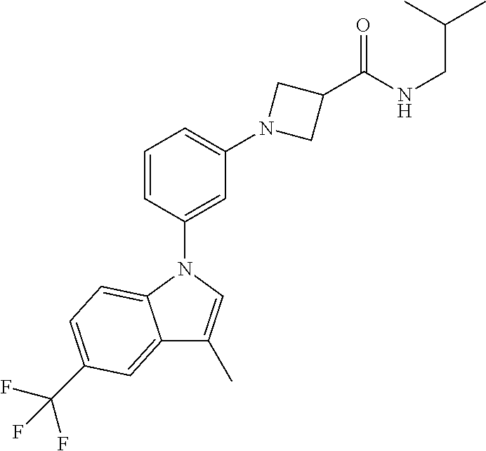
C1=CC(N2C3=CC=C(C(F)(F)F)C=C3C(C)=C2)=CC(N2CC(C(NCC(C)C)=O)C2)=C1
